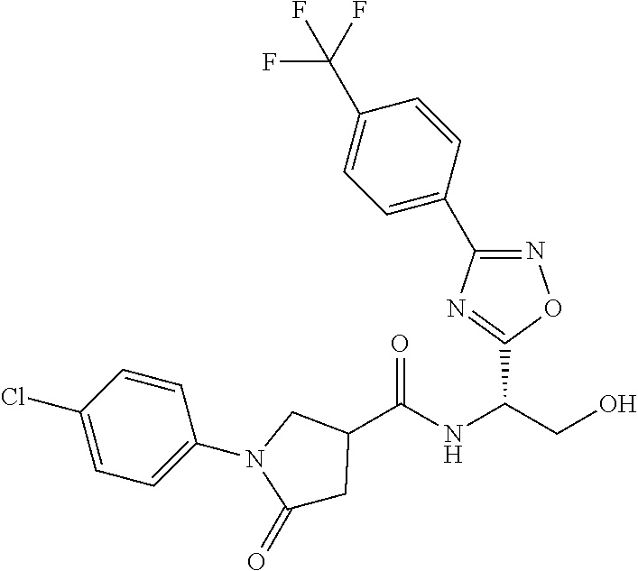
ClC1=CC=C(N2C(=O)CC(C(NC(CO)C3=NC(C4=CC=C(C(F)(F)F)C=C4)=NO3)=O)C2)C=C1
